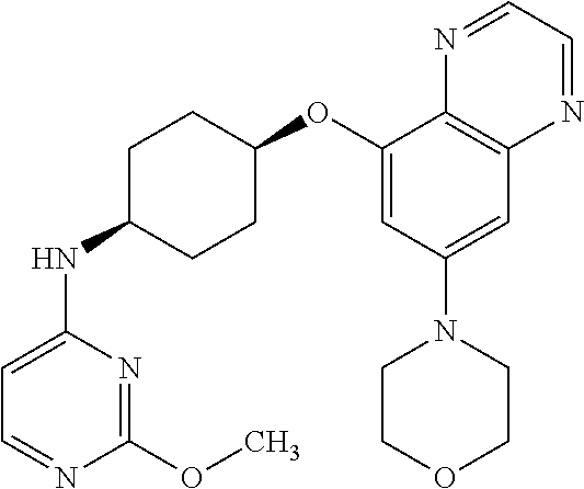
C1(OC2CCC(NC3=CC=NC(OC)=N3)CC2)=CC(N2CCOCC2)=CC2=C1N=CC=N2
